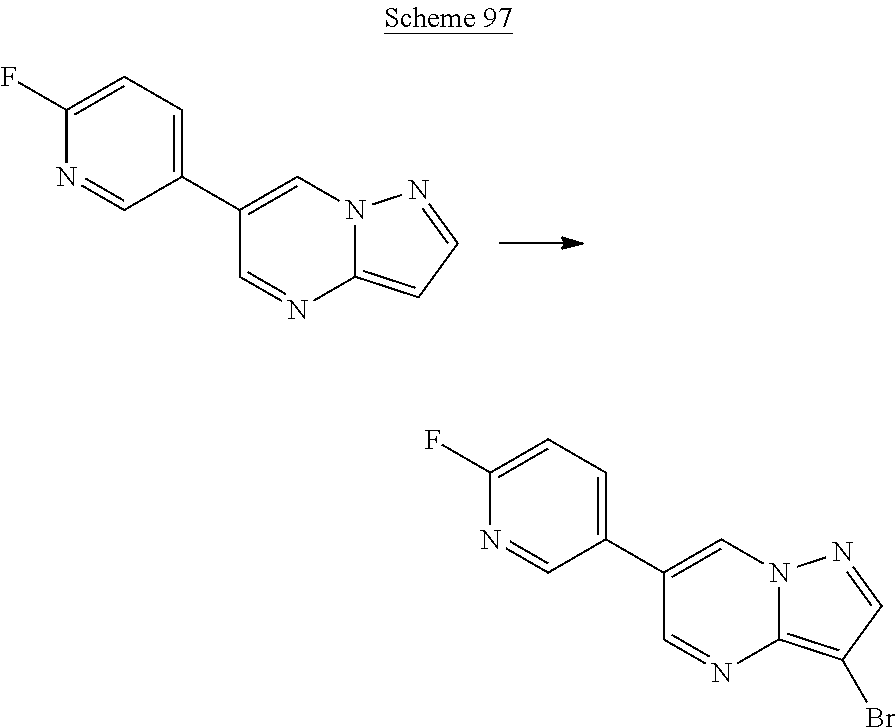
C1(C2=CC=C(F)N=C2)=CN2C(=CC=N2)N=C1.C1(C2=CC=C(F)N=C2)=CN2C(=C(Br)C=N2)N=C1
